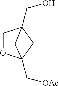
C1OC2(C[OAc])CC1(CO)C2
